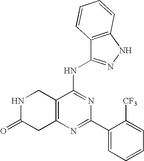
C12=C(N=C(C3=CC=CC=C3[CF3])N=C1NC1=NNC3=C1C=CC=C3)CC(=O)NC2
